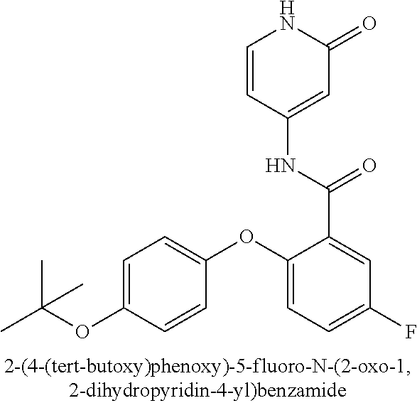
C1=C(OC(C)(C)C)C=CC(OC2=CC=C(F)C=C2C(=O)NC2=CC(=O)NC=C2)=C1
